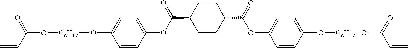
C1CC(C(=O)OC2=CC=C(O[C6H12]OC(=O)C=C)C=C2)CCC1C(OC1=CC=C(O[C6H12]OC(C=C)=O)C=C1)=O
